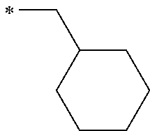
C(C1CCCCC1)C
